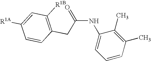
C(NC1=CC=CC(C)=C1C)(=O)CC1=C([R1B])C=C([R1A])C=C1
